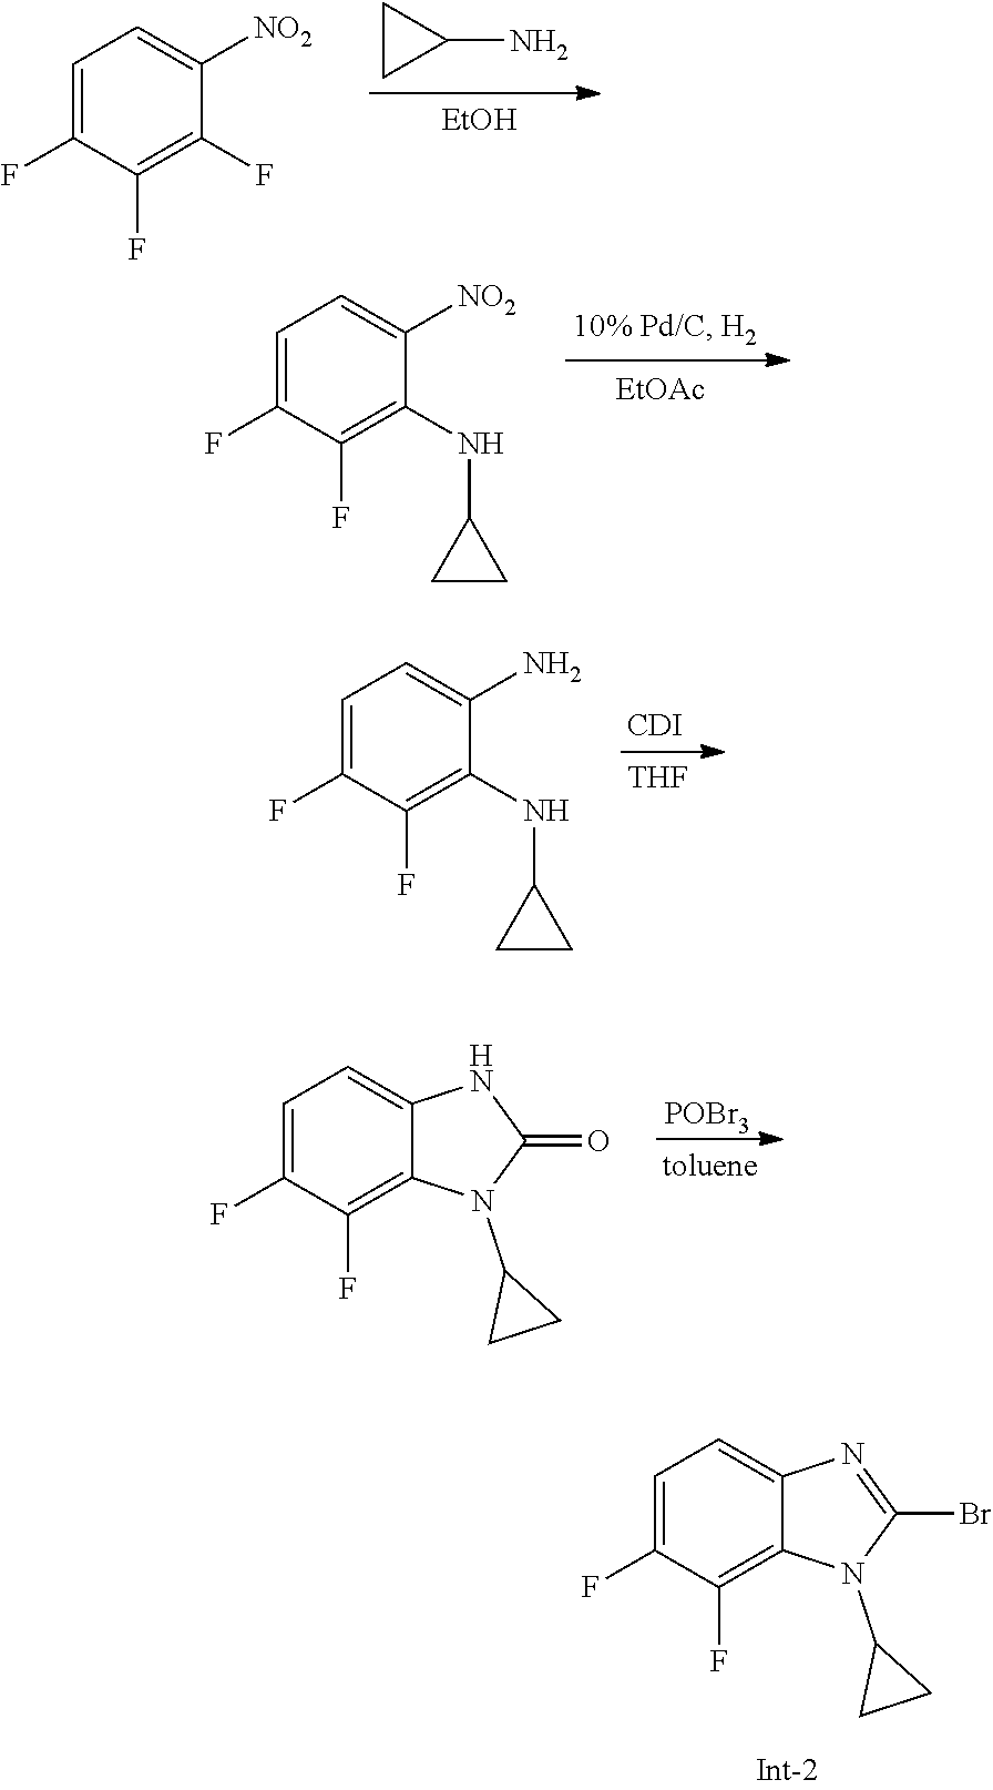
[EtOAc].C1=C(F)C(F)=C(NC2CC2)C([NO2])=C1.C1=C(F)C(F)=C(NC2CC2)C(N)=C1.[CDI].[THF].C1=C(F)C(F)=C2C(=C1)NC(=O)N2C1CC1.[POBr3].C1=C(F)C(F)=C2C(=C1)N=C(Br)N2C1CC1.C1=C(F)C(F)=C(F)C([NO2])=C1.C1CC1N.[EtOH]
